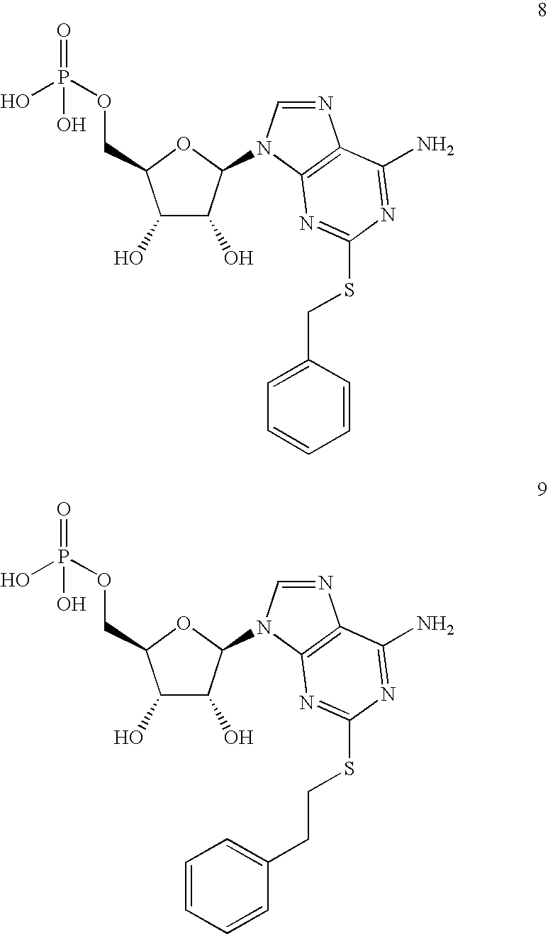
C1(O)C(O)C(N2C=NC3=C2N=C(SCC2=CC=CC=C2)N=C3N)OC1COP(=O)(O)O.C1(O)C(O)C(N2C=NC3=C2N=C(SCCC2=CC=CC=C2)N=C3N)OC1COP(=O)(O)O
